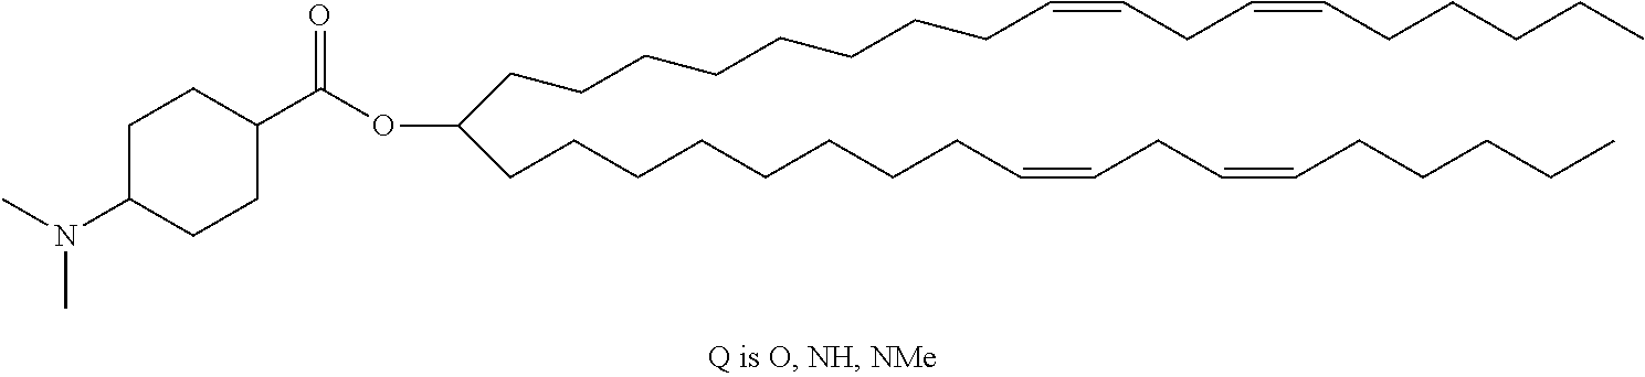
C(CCCCCCCC=CCC=CCCCCC)C(OC(C1CCC(N(C)C)CC1)=O)CCCCCCCCC=CCC=CCCCCC
